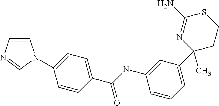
C1=CN=CN1C1=CC=C(C(NC2=CC(C3(C)CCSC(N)=N3)=CC=C2)=O)C=C1
